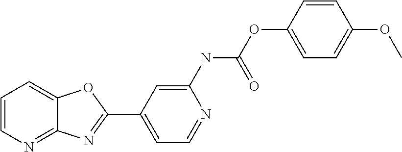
C1=CN=C2C(=C1)OC(C1=CC=NC(NC(OC3=CC=C(OC)C=C3)=O)=C1)=N2
